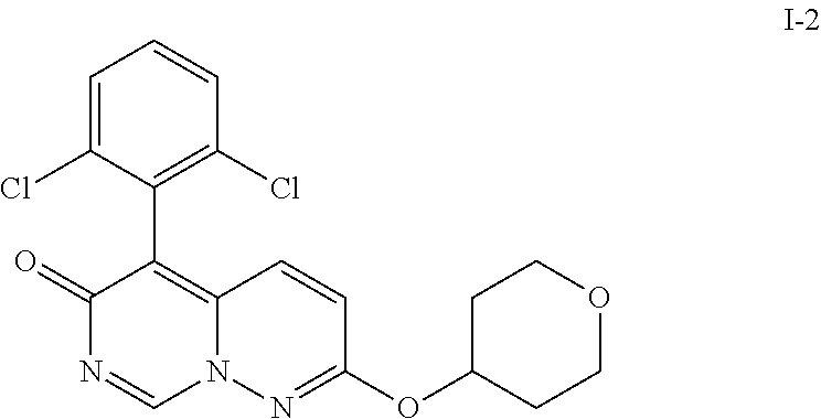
C1(OC2=NN3C(=C(C4=C(Cl)C=CC=C4Cl)C(=O)N=C3)C=C2)CCOCC1
